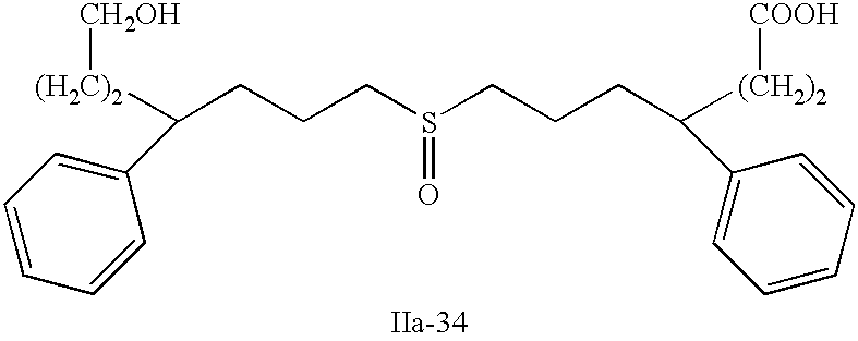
S(=O)(CCCC([(H2C)2][CH2OH])C1=CC=CC=C1)CCCC([(CH2)2][COOH])C1=CC=CC=C1
